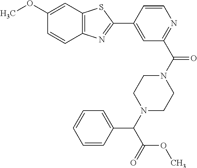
C1(OC)=CC2=C(C=C1)N=C(C1=CC(C(N3CCN(C(C(=O)OC)C4=CC=CC=C4)CC3)=O)=NC=C1)S2
